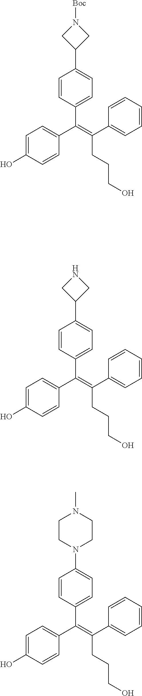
C(=C(C1=CC=CC=C1)CCCO)(C1=CC=C(O)C=C1)C1=CC=C(C2CN([Boc])C2)C=C1.C(=C(C1=CC=CC=C1)CCCO)(C1=CC=C(O)C=C1)C1=CC=C(C2CNC2)C=C1.C(=C(C1=CC=CC=C1)CCCO)(C1=CC=C(O)C=C1)C1=CC=C(N2CCN(C)CC2)C=C1
